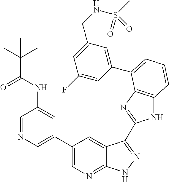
C1(C2=CN=C3C(=C2)C(C2=NC4=C(N2)C=CC=C4C2=CC(CNS(=O)(C)=O)=CC(F)=C2)=NN3)=CN=CC(NC(C(C)(C)C)=O)=C1
